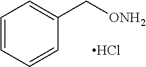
Cl.C1=CC=CC(C[ONH2])=C1
